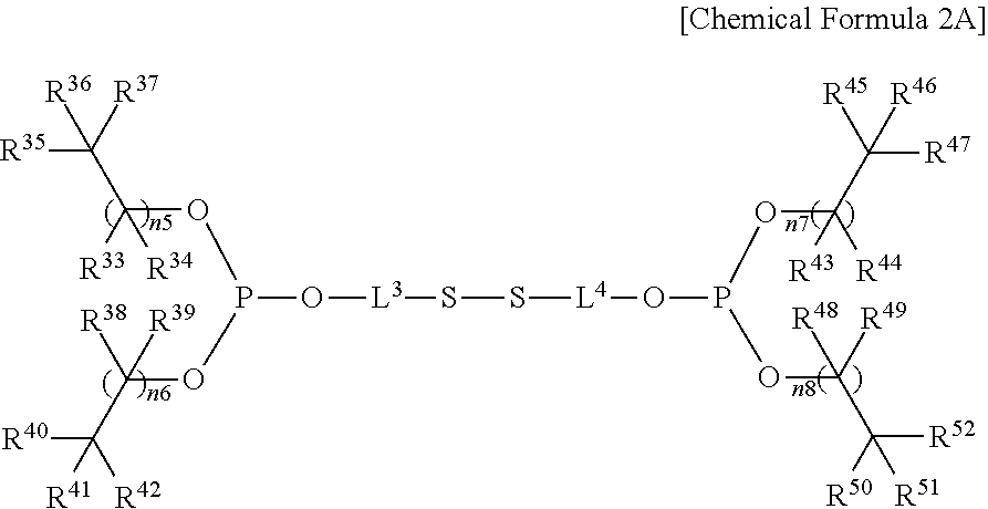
P(O[L3]SS[L4]OP(OC(C([R45])([R47])[R46])([R43])[R44])OC([R48])(C([R50])([R52])[R51])[R49])(OC([R38])([R39])C([R42])([R40])[R41])OC([R33])(C([R37])([R35])[R36])[R34]
